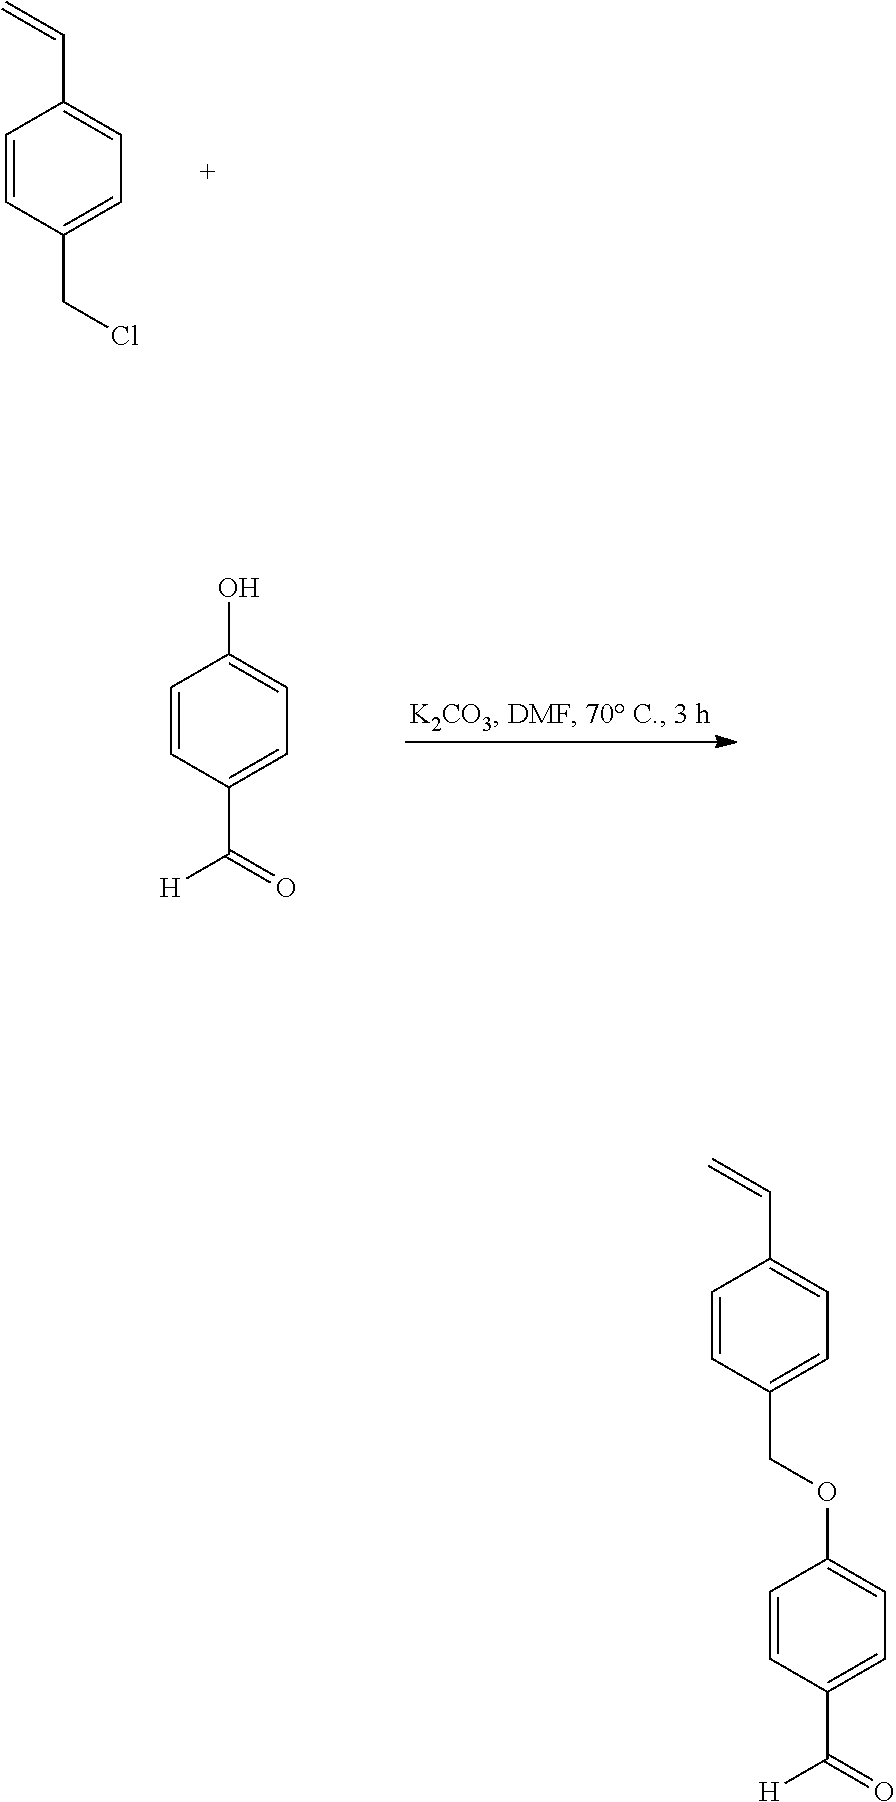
C1=CC(CCl)=CC=C1C=C.C1=CC(C(=O)[H])=CC=C1O.C1=CC(C(=O)[H])=CC=C1OCC1=CC=C(C=C)C=C1
